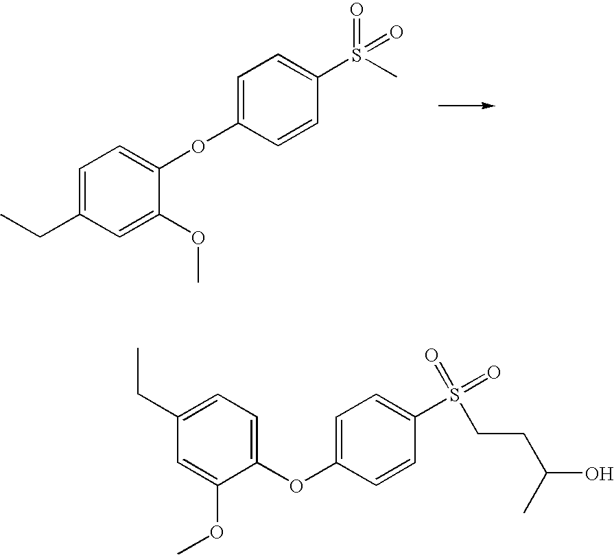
C1=C(CC)C=C(OC)C(OC2=CC=C(S(=O)(=O)C)C=C2)=C1.C1(OC2=CC=C(CC)C=C2OC)=CC=C(S(=O)(=O)CCC(O)C)C=C1
